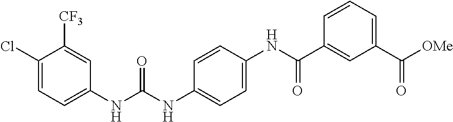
C1(Cl)=CC=C(NC(NC2=CC=C(NC(C3=CC(C([OMe])=O)=CC=C3)=O)C=C2)=O)C=C1[CF3]
